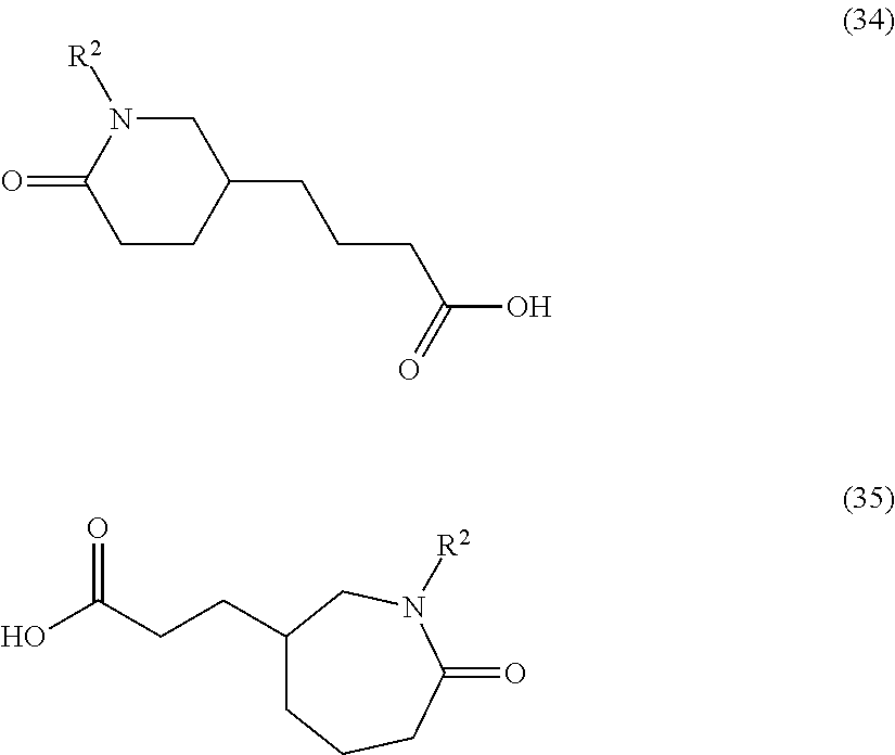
C1CC(CCCC(O)=O)CN([R2])C1=O.OC(CCC1CCCC(=O)N([R2])C1)=O
